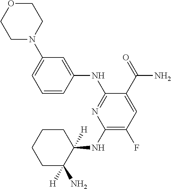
C1(NC2([H])CCCCC2([H])N)=C(F)C=C(C(=O)N)C(NC2=CC(N3CCOCC3)=CC=C2)=N1
